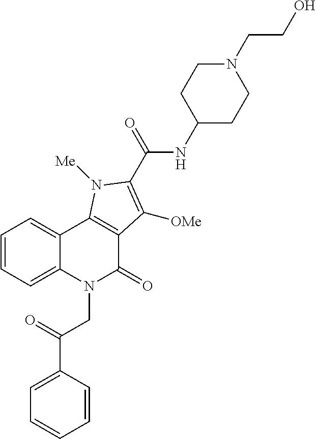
C1=CC=C2C(=C1)C1=C(C(=O)N2CC(C2=CC=CC=C2)=O)C([OMe])=C(C(=O)NC2CCN(CCO)CC2)N1[Me]
